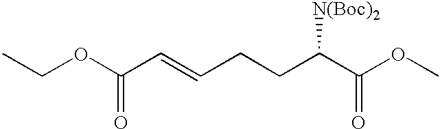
C(OC(C=CCCC(C(OC)=O)[N(Boc)2])=O)C
